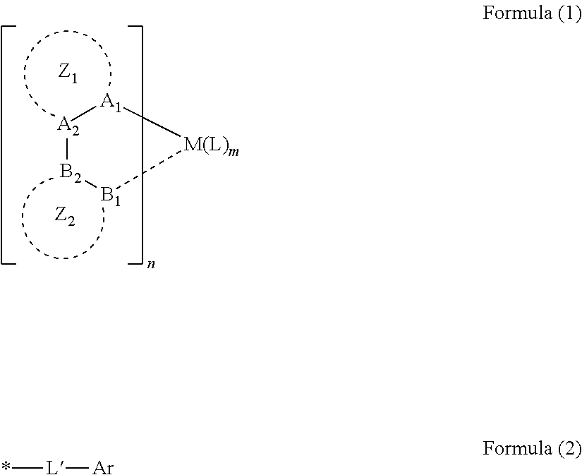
[A2]1[B2][B1][M(L)m][A1]1.*[L][Ar]
